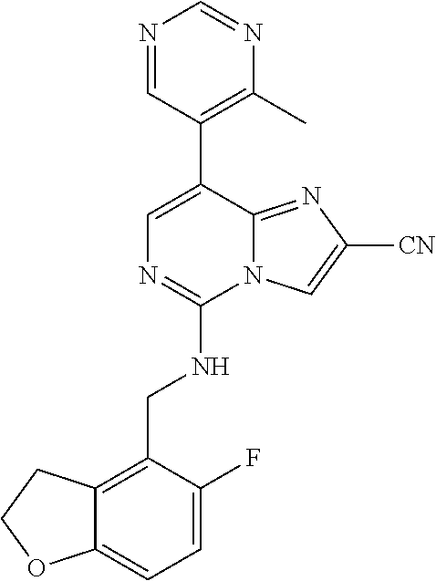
C1=NC(C)=C(C2=CN=C(NCC3=C4C(=CC=C3F)OCC4)N3C2=NC([CN])=C3)C=N1
